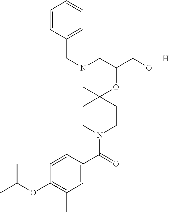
N1(CC2=CC=CC=C2)CC2(OC(CO)C1)CCN(C(C1=CC(C)=C(OC(C)C)C=C1)=O)CC2.[H]
